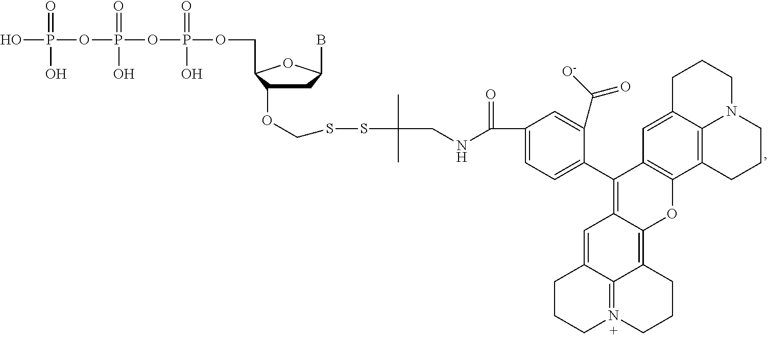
C1C(OCSSC(C)(C)CNC(=O)C2=CC=C(C3=C4C(=C5C6=N(CCCC6=C4)CCC5)OC4=C3C=C3C5=C4CCCN5CCC3)C(C([O-])=O)=C2)C(COP(=O)(O)OP(=O)(O)OP(=O)(O)O)OC1B
